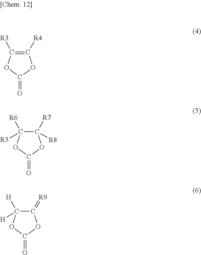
C1([R4])=C([R3])OC(=O)O1.C1([R7])([R8])C([R6])([R5])OC(=O)O1.C1(=[R9])C([H])([H])OC(=O)O1
